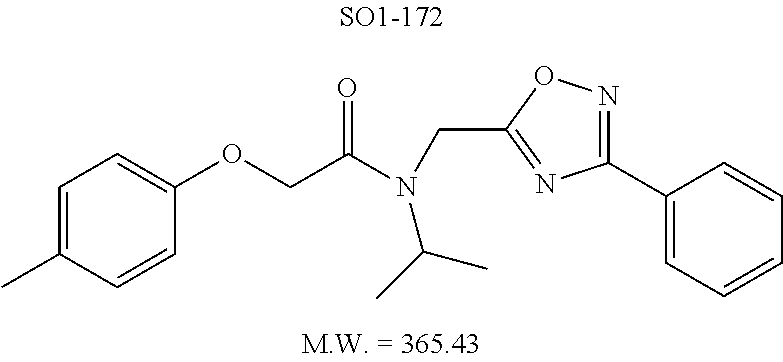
C1(OCC(N(CC2=NC(C3=CC=CC=C3)=NO2)C(C)C)=O)=CC=C(C)C=C1
